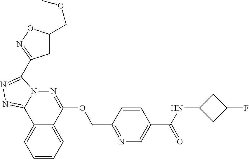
C1=CC=C2C(=C1)C1=NN=C(C3=NOC(COC)=C3)N1N=C2OCC1=NC=C(C(NC2CC(F)C2)=O)C=C1
